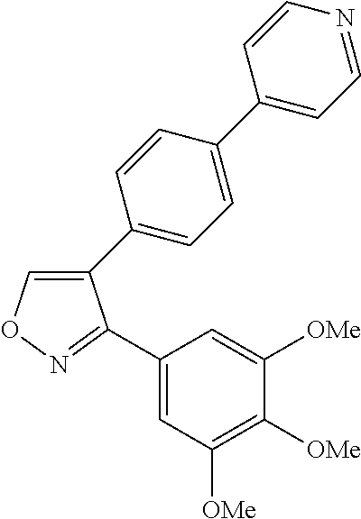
C1(C2=CC=C(C3=CC=NC=C3)C=C2)=CON=C1C1=CC([OMe])=C([OMe])C([OMe])=C1
